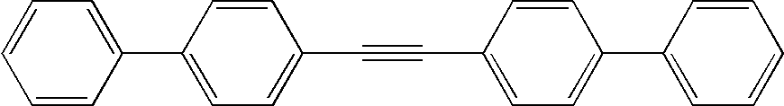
C1=CC(C2=CC=C(C#CC3=CC=C(C4=CC=CC=C4)C=C3)C=C2)=CC=C1
